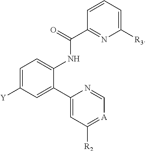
C1=C([Y])C=C(C2=CC([R2])=[A]C=N2)C(NC(C2=NC([R3])=CC=C2)=O)=C1
